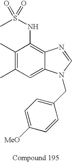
C1(C)=C(C)C=C2C(=C1NS(C)(=O)=O)N=CN2CC1=CC=C([MeO])C=C1
